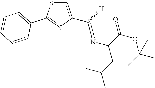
C1=C(C([H])=NC(C(OC(C)(C)C)=O)CC(C)C)N=C(C2=CC=CC=C2)S1
